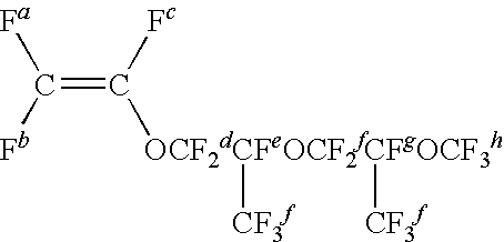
C(=C([Fc])[OCF2dCFeOCF2fCFgOCF3h]([CF3f])[CF3f])([Fb])[Fa]
